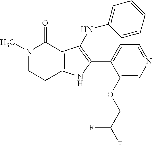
N1(C)CCC2=C(C1=O)C(NC1=CC=CC=C1)=C(C1=CC=NC=C1OCC(F)F)N2
